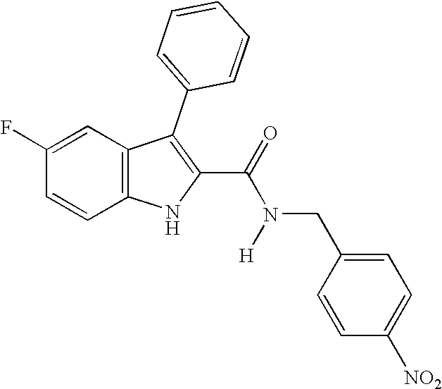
C1=C(F)C=CC2=C1C(C1=CC=CC=C1)=C(C(=O)N(CC1=CC=C([NO2])C=C1)[H])N2
